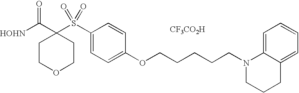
[HOHN]C(C1(S(C2=CC=C(OCCCCCN3CCCC4=CC=CC=C43)C=C2)(=O)=O)CCOCC1)=O.[CF3CO2H]
